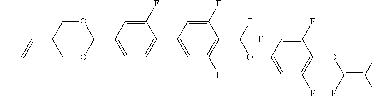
C1(C2=CC(F)=C(C(F)(OC3=CC(F)=C(OC(F)=C(F)F)C(F)=C3)F)C(F)=C2)=CC=C(C2OCC(C=CC)CO2)C=C1F
